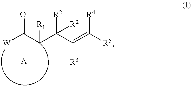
[W]C(C(C(C(=C([R5])[R4])[R3])([R2])[R2])[R1])=O.[A]
